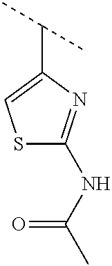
S1C(NC(C)=O)=NC(C(C)C)=C1
